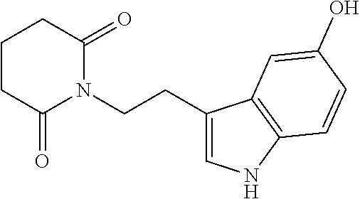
C1(CCN2C(=O)CCCC2=O)=CNC2=C1C=C(O)C=C2
